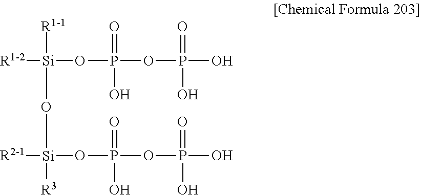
[R1-2][Si]([R1-1])(OP(=O)(OP(O)(=O)O)O)O[Si]([R2-1])(OP(OP(=O)(O)O)(O)=O)[R3]
